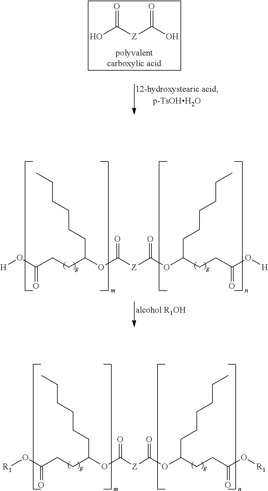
[R1]OC(CCC(OC([Z]C(OC(CCC(O[R1])=O)CCCCCC)=O)=O)CCCCCC)=O.OC([Z]C(O)=O)=O.[H]OC(CCC(OC([Z]C(OC(CCC(O[H])=O)CCCCCC)=O)=O)CCCCCC)=O
